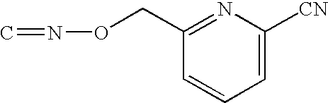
C1=CC=C([CN])N=C1CON=C
